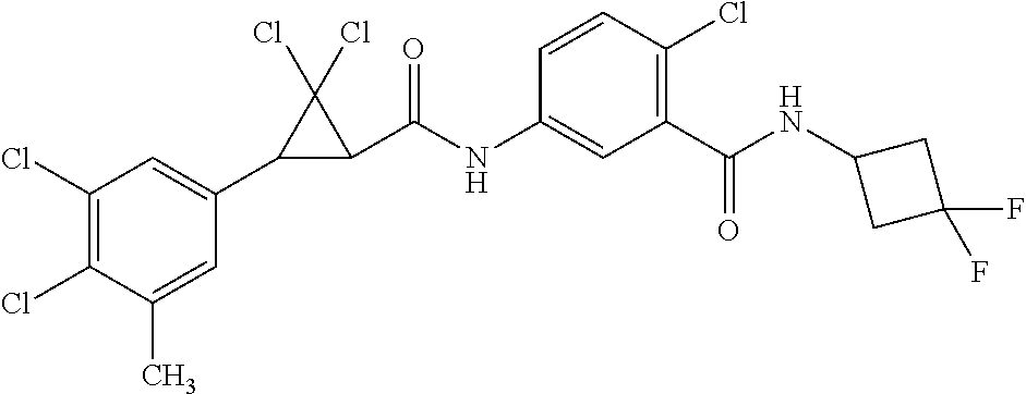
C1(Cl)=C(Cl)C(C)=CC(C2C(C(NC3=CC(C(NC4CC(F)(F)C4)=O)=C(Cl)C=C3)=O)C2(Cl)Cl)=C1
